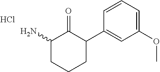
C1(OC)=CC=CC(C2C(=O)C(N)CCC2)=C1.Cl
